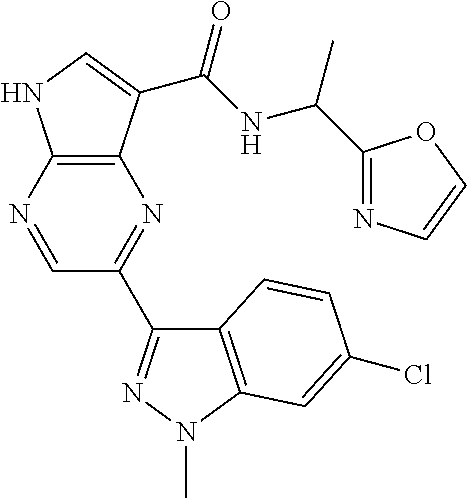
C12=C(N=CC(C3=NN(C)C4=C3C=CC(Cl)=C4)=N1)NC=C2C(NC(C)C1=NC=CO1)=O
